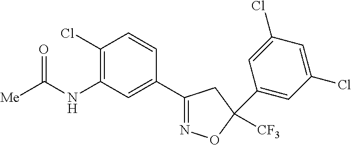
C1(NC([Me])=O)=C(Cl)C=CC(C2=NOC([CF3])(C3=CC(Cl)=CC(Cl)=C3)C2)=C1
